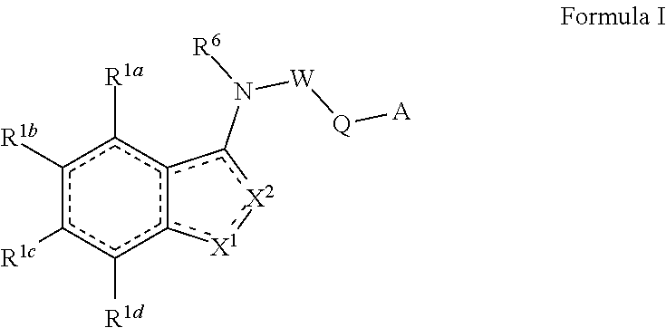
c1([R1b])c([R1c])c([R1d])c2c(c1[R1a])c(N([R6])[W][Q][A])[X2]:[X1]2
